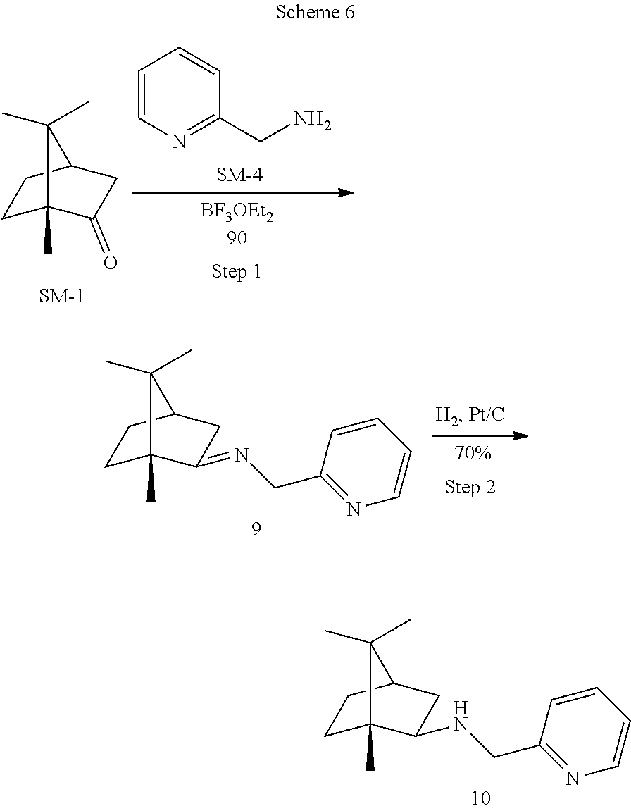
C1C2(C)C(NCC3=NC=CC=C3)CC(C1)C2(C)C.C1C2(C)C(=O)CC(C1)C2(C)C.C1=CN=C(CN)C=C1.C1C2(C)C(=NCC3=NC=CC=C3)CC(C1)C2(C)C
